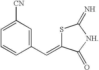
C1(C=C2SC(=N)[NH]C2=O)=CC([CN])=CC=C1
